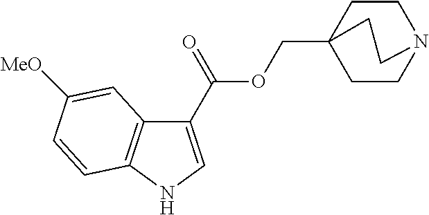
C1CN2CCC1(COC(C1=CNC3=C1C=C([MeO])C=C3)=O)CC2
